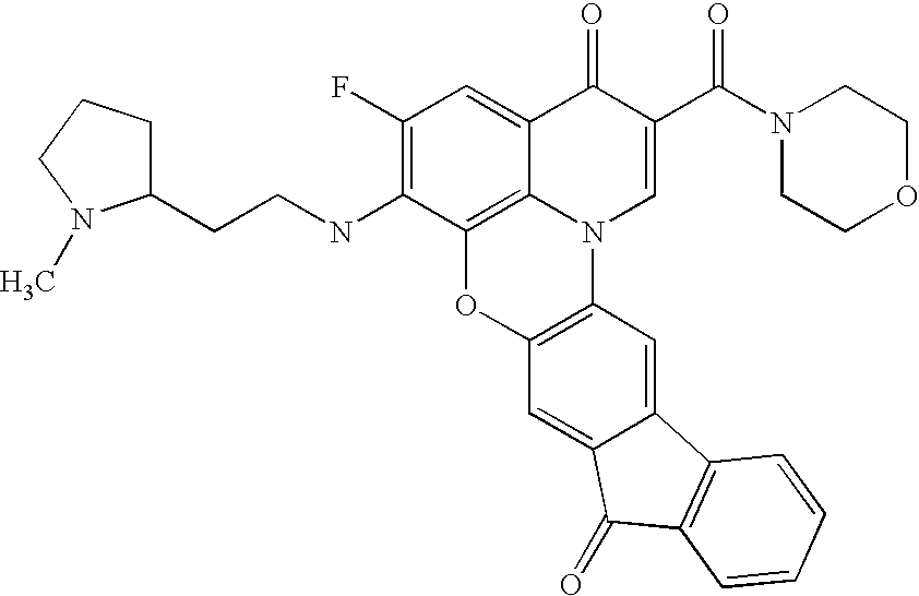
C1(F)=C(NCCC2CCCN2C)C2=C3C(=C1)C(=O)C(C(N1CCOCC1)=O)=CN3C1=C(O2)C=C2C(=C1)C1=C(C2=O)C=CC=C1
